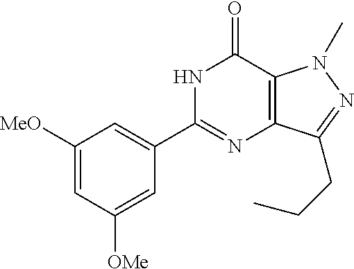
C1([MeO])=CC([OMe])=CC(C2=NC3=C(C(=O)N2)N(C)N=C3CCC)=C1
